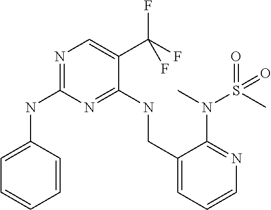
C1=CC(NC2=NC=C(C(F)(F)F)C(NCC3=CC=CN=C3N(C)S(C)(=O)=O)=N2)=CC=C1
